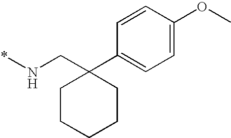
C1CCCCC1(C1=CC=C(OC)C=C1)CN*
